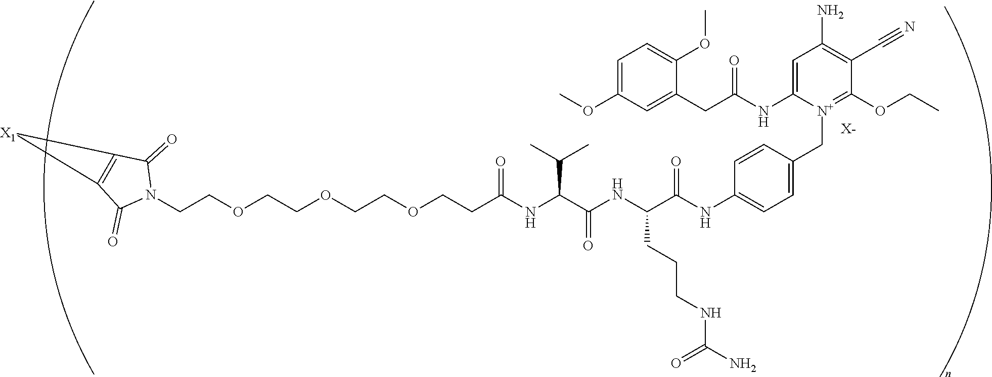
[X-].C(COCCOCCOCCC(NC(C(NC(C(NC1=CC=C(C[N+]2=C(OCC)C(C#N)=C(N)C=C2NC(CC2=CC(OC)=CC=C2OC)=O)C=C1)=O)CCCNC(=O)N)=O)C(C)C)=O)N1C(=O)C2=C(C1=O)[X1]2
